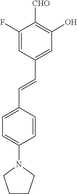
C1=C(F)C([CHO])=C(O)C=C1C=CC1=CC=C(N2CCCC2)C=C1
